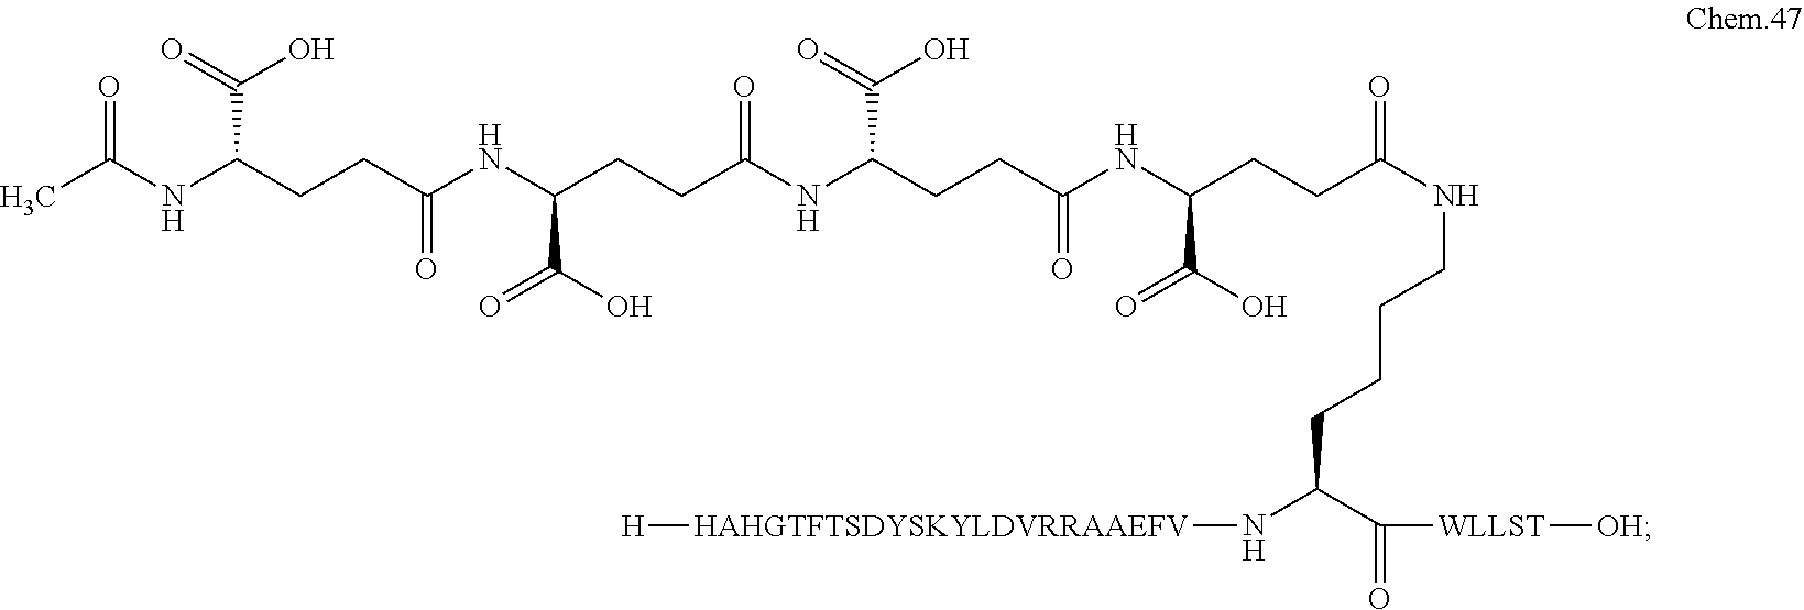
CC(NC(CCC(NC(CCC(NC(CCC(NC(CCC(NCCCCC(C([WLLST][OH])=O)N[HAHGTFTSDYSKYLDVRRAAEFV][H])=O)C(O)=O)=O)C(=O)O)=O)C(O)=O)=O)C(=O)O)=O
